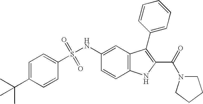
C1=C(C(C)(C)C)C=CC(S(NC2=CC3=C(C=C2)NC(C(=O)N2CCCC2)=C3C2=CC=CC=C2)(=O)=O)=C1
